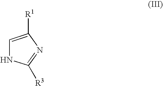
C1=C([R1])N=C([R3])N1
